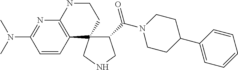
C1(C(N2CCC(C3=CC=CC=C3)CC2)=O)C2(CNC1)CCNC1=C2C=CC(N(C)C)=N1
